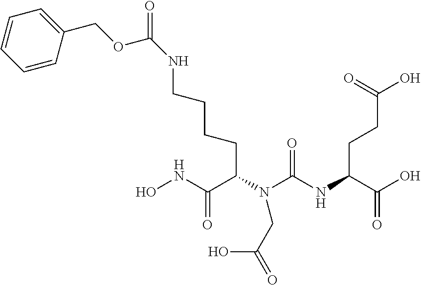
ONC(C(N(C(NC(C(O)=O)CCC(O)=O)=O)CC(=O)O)CCCCNC(OCC1=CC=CC=C1)=O)=O
